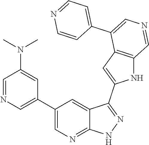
C1(C2=CN=CC(N(C)C)=C2)=CN=C2C(=C1)C(C1=CC3=C(N1)C=NC=C3C1=CC=NC=C1)=NN2
